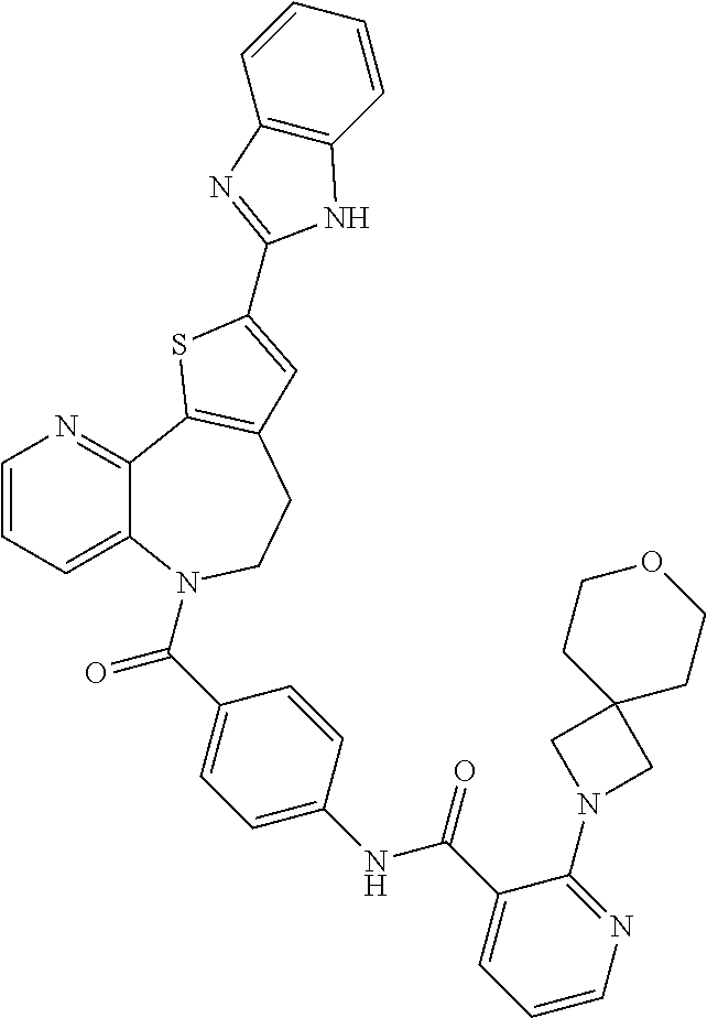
C1=CC=C2C(=N1)C1=C(CCN2C(C2=CC=C(NC(C3=CC=CN=C3N3CC4(C3)CCOCC4)=O)C=C2)=O)C=C(C2=NC3=C(N2)C=CC=C3)S1
